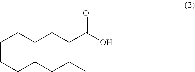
C(CCCCCC)CCCCC(O)=O
